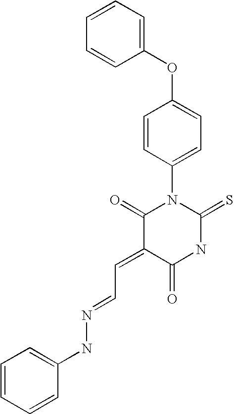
C1(OC2=CC=C(N3C(=O)C(=CC=NNC4=CC=CC=C4)C(=O)NC3=S)C=C2)=CC=CC=C1
